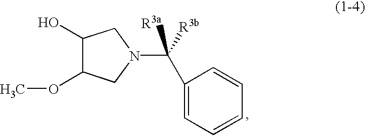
C1(O)C(OC)CN(C([R3a])([R3b])C2=CC=CC=C2)C1
